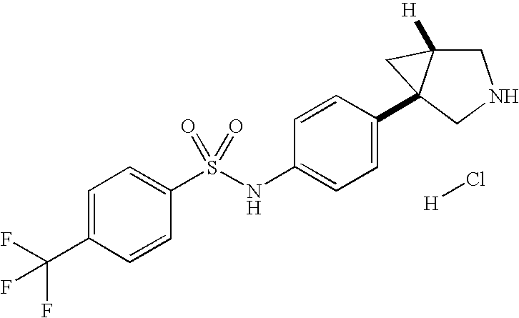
[H]Cl.C1=C(C(F)(F)F)C=CC(S(NC2=CC=C(C34C([H])(CNC3)C4)C=C2)(=O)=O)=C1
